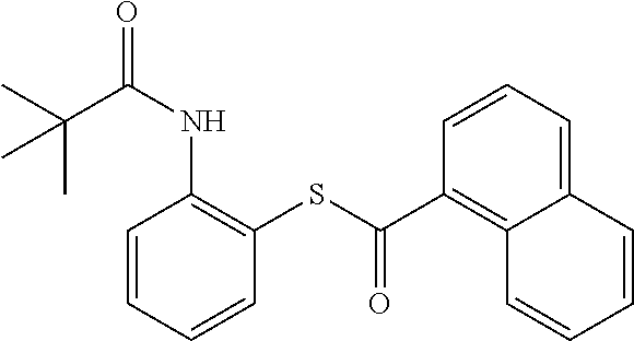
CC(C(NC1=C(SC(C2=C3C=CC=CC3=CC=C2)=O)C=CC=C1)=O)(C)C
